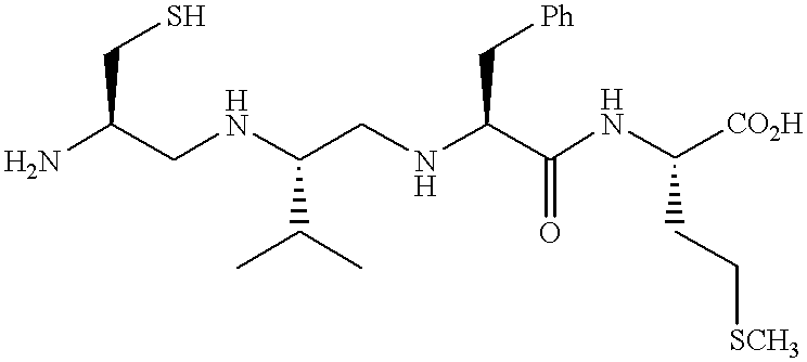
C(NC(CNC(C(NC([CO2H])CC[SCH3])=O)C[Ph])C(C)C)C(N)CS
